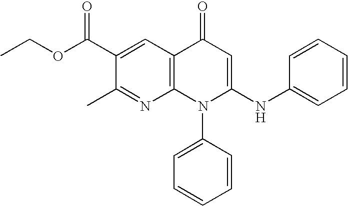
C1(C)=NC2=C(C=C1C(OCC)=O)C(=O)C=C(NC1=CC=CC=C1)N2C1=CC=CC=C1
